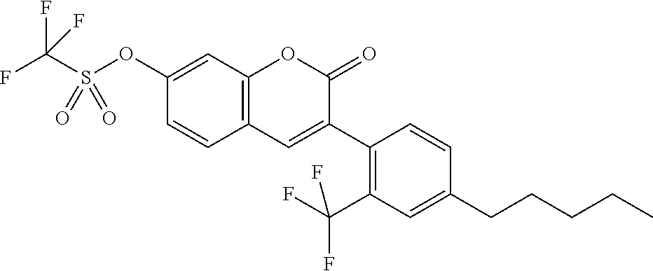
C1(OS(C(F)(F)F)(=O)=O)=CC2=C(C=C1)C=C(C1=C(C(F)(F)F)C=C(CCCCC)C=C1)C(=O)O2
